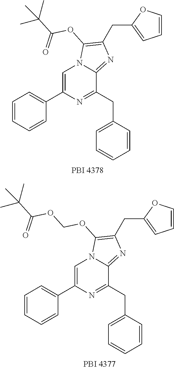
C1=CC=CC(C2=CN3C(=NC(CC4=CC=CO4)=C3OC(C(C)(C)C)=O)C(CC3=CC=CC=C3)=N2)=C1.C1=CC=CC(C2=CN3C(=NC(CC4=CC=CO4)=C3OCOC(C(C)(C)C)=O)C(CC3=CC=CC=C3)=N2)=C1
